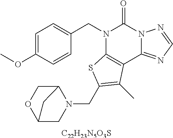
C1=C(OC)C=CC(CN2C3=C(C4=NC=NN4C2=O)C(C)=C(CN2C4COC(C2)C4)S3)=C1.[C22H23N5O3S]
